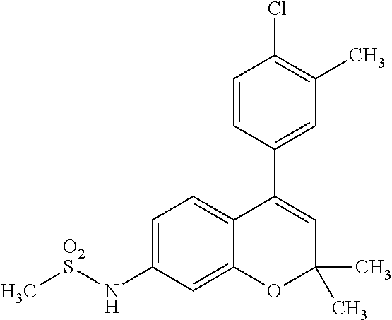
C1=CC(C2=CC(C)(C)OC3=CC(N[O2S]C)=CC=C23)=CC(C)=C1Cl
